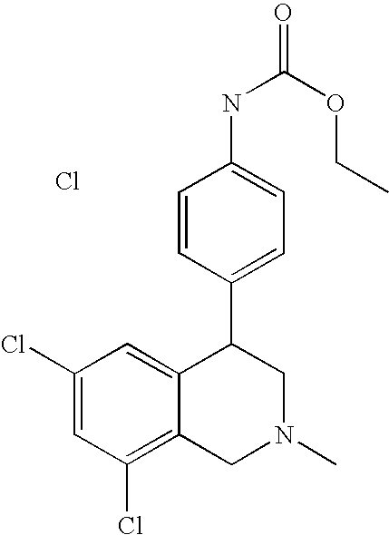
Cl.C1(Cl)=CC(Cl)=C2C(=C1)C(C1=CC=C(NC(=O)OCC)C=C1)CN(C)C2
